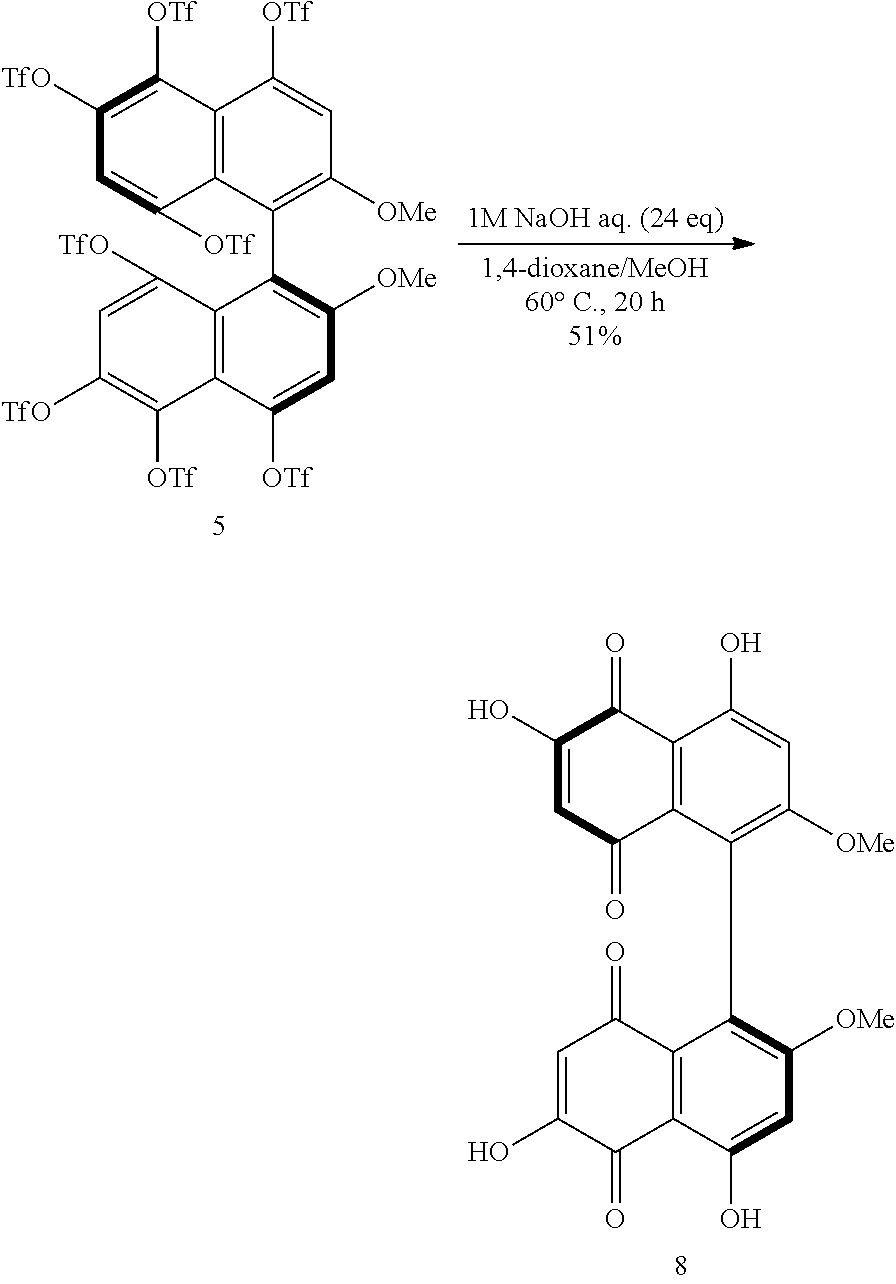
C1(O)=CC(=O)C2=C(C1=O)C(O)=CC([OMe])=C2C1=C([OMe])C=C(O)C2=C1C(=O)C=C(O)C2=O.C1([TfO])=C([OTf])C2=C(C([OTf])=C1)C(C1=C([OMe])C=C([OTf])C3=C1C([TfO])=CC([TfO])=C3[OTf])=C([OMe])C=C2[OTf]
